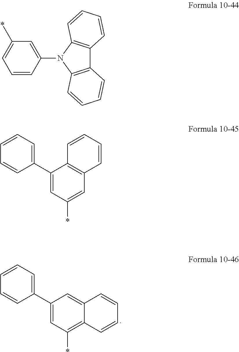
C1=CC=CC(C2=CC(*)=CC3=C2C=CC=C3)=C1.C1=CC=CC(C2=CC(*)=C3C(=C2)C=CC=C3)=C1.C1=CC(N2C3=C(C4=C2C=CC=C4)C=CC=C3)=CC(*)=C1
